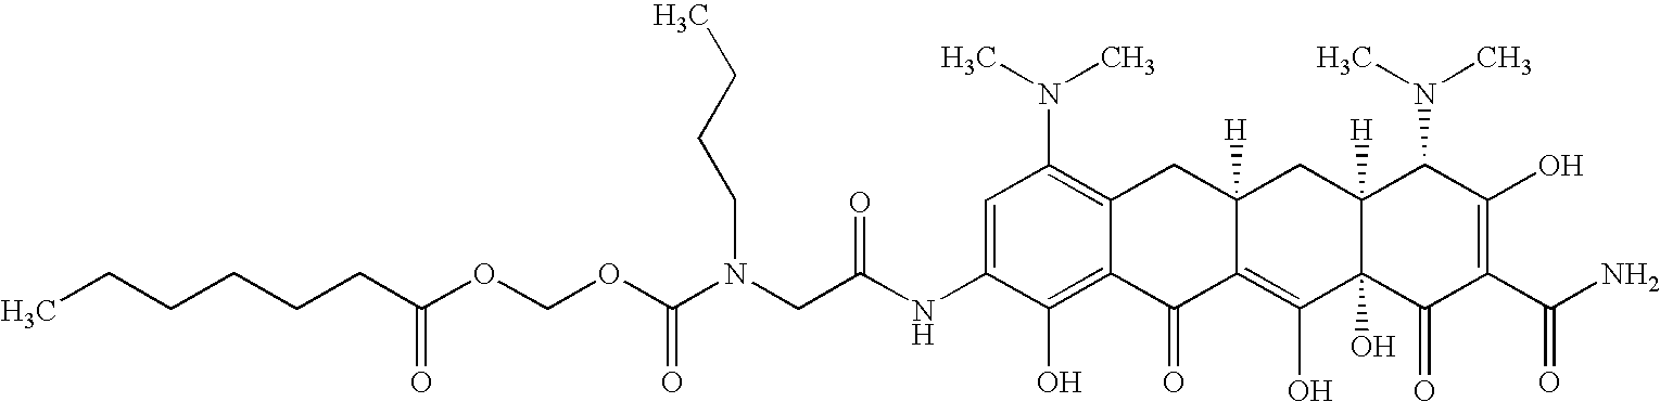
N(CC(NC1=CC(N(C)C)=C2C(=C1O)C(=O)C1=C(O)C3(O)C([H])(CC1([H])C2)C(N(C)C)C(O)=C(C(N)=O)C3=O)=O)(C(OCOC(CCCCCC)=O)=O)CCCC
